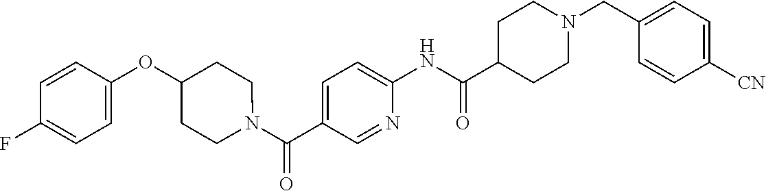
C(NC1=CC=C(C(=O)N2CCC(OC3=CC=C(F)C=C3)CC2)C=N1)(C1CCN(CC2=CC=C([CN])C=C2)CC1)=O
